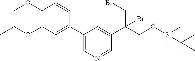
C(C)OC1=C(OC)C=CC(C2=CN=CC(C(CBr)(CO[Si](C)(C)C(C)(C)C)Br)=C2)=C1
